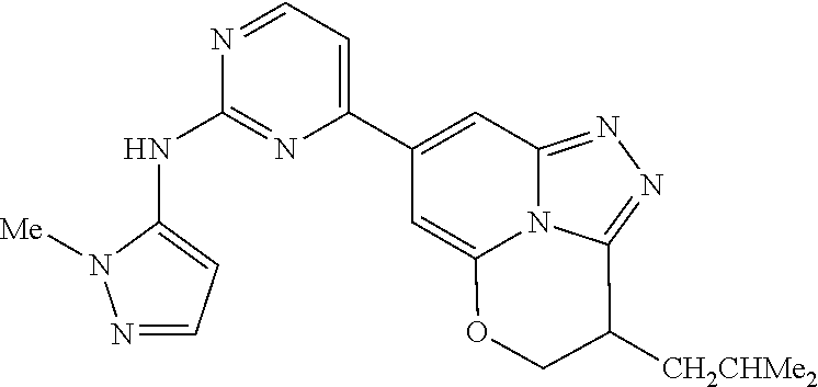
N1=CC=C(NC2=NC(C3=CC4=NN=C5N4C(=C3)OCC5[CH2CHMe2])=CC=N2)N1[Me]
